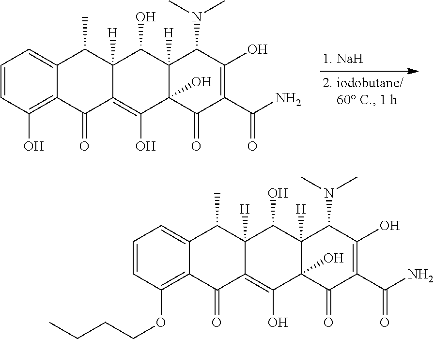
C1=CC(O)=C2C(=C1)C(C)C1([H])C(=C(O)C3(O)C([H])(C1O)C(N(C)C)C(O)=C(C(N)=O)C3=O)C2=O.C1=CC(OCCCC)=C2C(=C1)C(C)C1([H])C(=C(O)C3(O)C([H])(C1O)C(N(C)C)C(O)=C(C(N)=O)C3=O)C2=O
